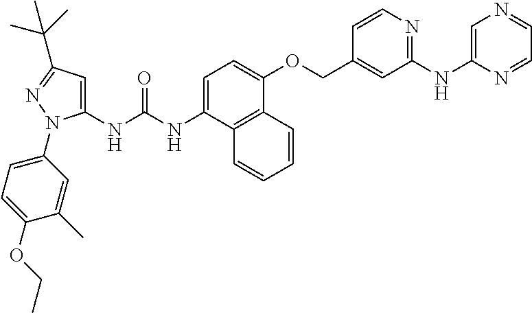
C1=C(NC(NC2=CC(C(C)(C)C)=NN2C2=CC=C(OCC)C(C)=C2)=O)C2=C(C(OCC3=CC(NC4=CN=CC=N4)=NC=C3)=C1)C=CC=C2
